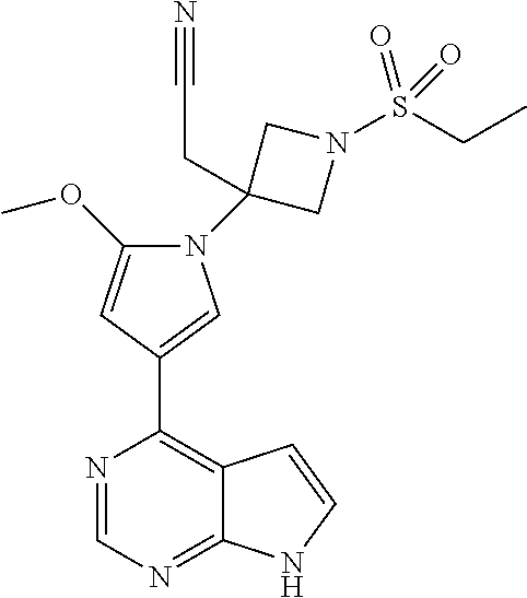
N1(C2(CC#N)CN(S(CC)(=O)=O)C2)C=C(C2=C3C(=NC=N2)NC=C3)C=C1OC
